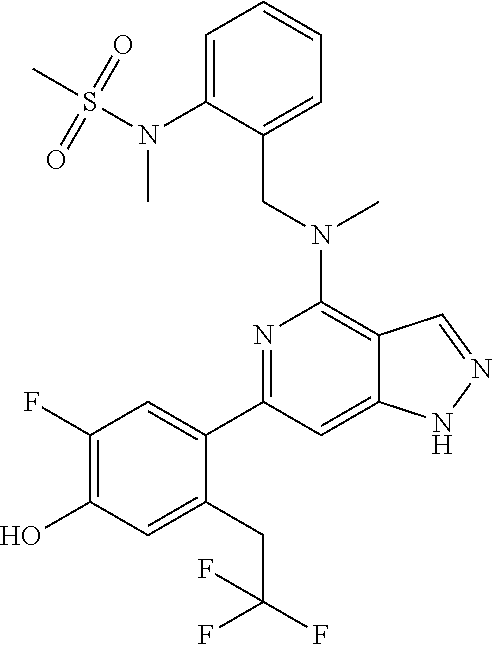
C1=C(N(S(C)(=O)=O)C)C(CN(C2=C3C(=CC(C4=CC(F)=C(O)C=C4CC(F)(F)F)=N2)NN=C3)C)=CC=C1
